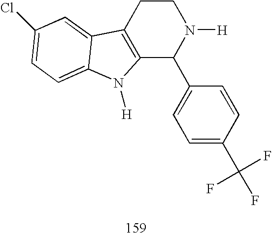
C1CC2=C(C(C3=CC=C(C(F)(F)F)C=C3)N1[H])N([H])C1=CC=C(Cl)C=C21
